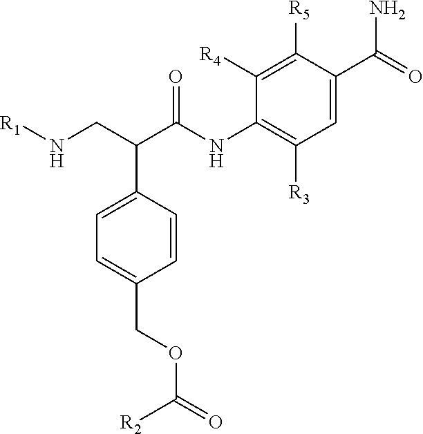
C1=C(C(CN[R1])C(NC2=C([R3])C=C(C(=O)N)C([R5])=C2[R4])=O)C=CC(COC(=O)[R2])=C1
